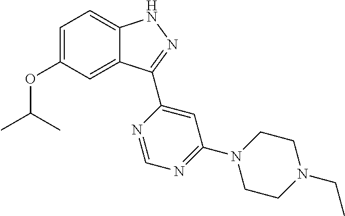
C1=C(OC(C)C)C=C2C(=C1)NN=C2C1=CC(N2CCN(CC)CC2)=NC=N1
